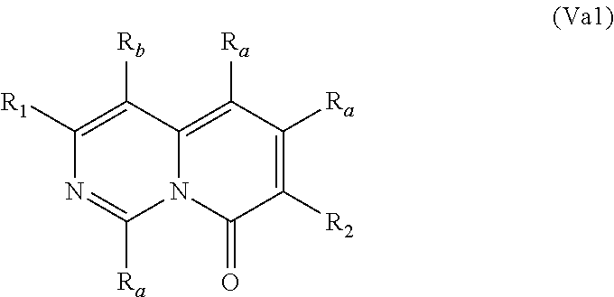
C1([R2])=C([Ra])C([Ra])=C2N(C1=O)C([Ra])=NC([R1])=C2[Rb]
